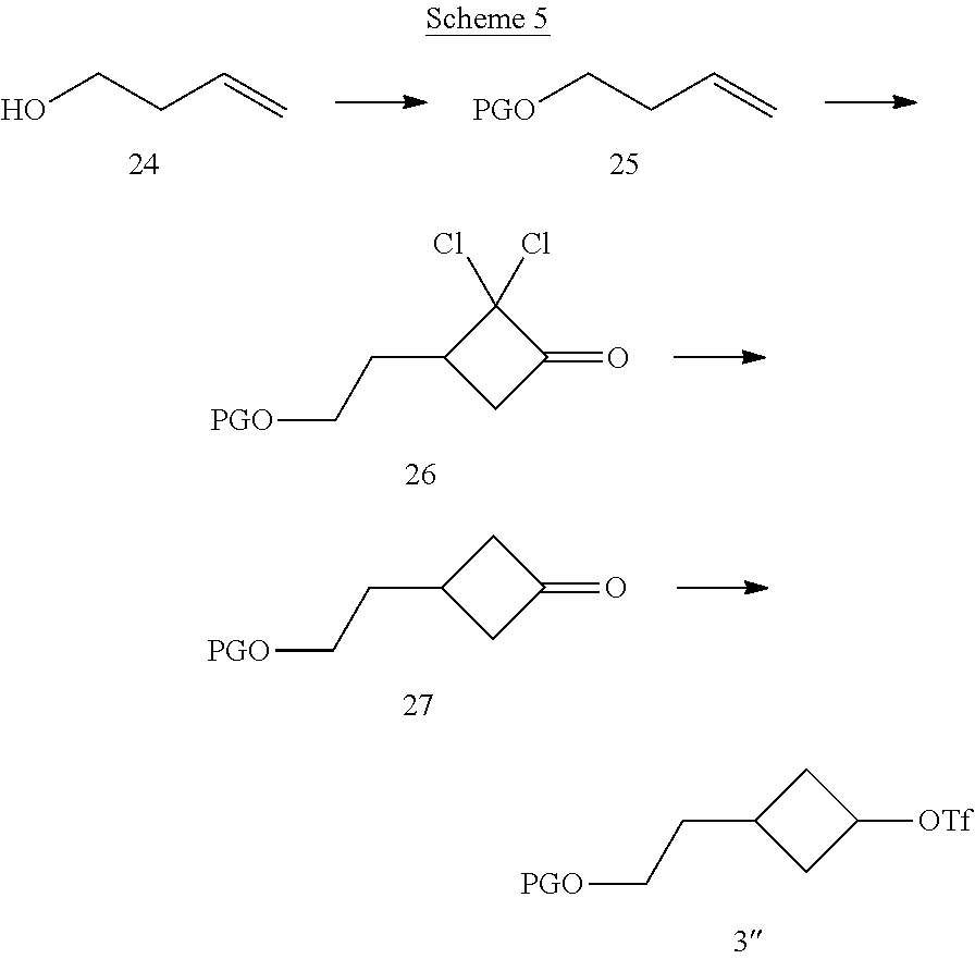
OCCC=C.[PGO]CCC=C.C1(Cl)(Cl)C(CC[PGO])CC1=O.C1C(CC[PGO])CC1=O.C1C(CC[PGO])CC1[OTf]
